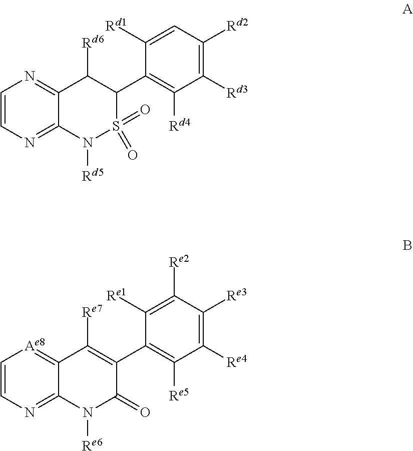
C1=CN=C2C(=N1)C([Rd6])C(C1=C([Rd4])C([Rd3])=C([Rd2])C=C1[Rd1])S(=O)(=O)N2[Rd5].C1=CN=C2C(=[Ae8]1)C([Re7])=C(C1=C([Re5])C([Re4])=C([Re3])C([Re2])=C1[Re1])C(=O)N2[Re6]
